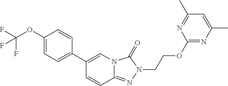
C1(OC(F)(F)F)=CC=C(C2=CN3C(=NN(CCOC4=NC(C)=CC(C)=N4)C3=O)C=C2)C=C1
